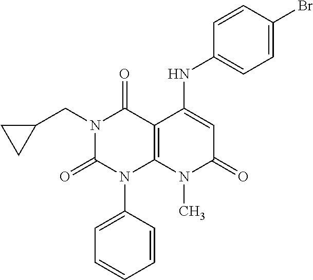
C1=CC(N2C3=C(C(=O)N(CC4CC4)C2=O)C(NC2=CC=C(Br)C=C2)=CC(=O)N3C)=CC=C1
